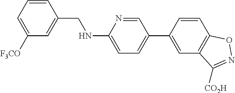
C1=CC(CNC2=CC=C(C3=CC4=C(C=C3)ON=C4[CO2H])C=N2)=CC([F3CO])=C1
